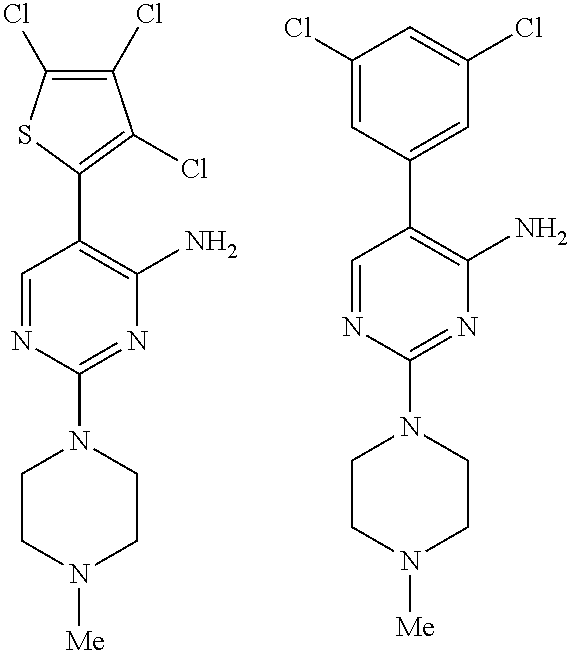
C1(Cl)=C(Cl)SC(C2=C(N)N=C(N3CCN([Me])CC3)N=C2)=C1Cl.C1(C2=C(N)N=C(N3CCN([Me])CC3)N=C2)=CC(Cl)=CC(Cl)=C1
